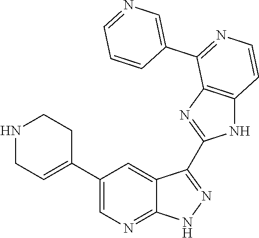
N1CC=C(C2=CN=C3C(=C2)C(C2=NC4=C(N2)C=CN=C4C2=CN=CC=C2)=N[N H]3)CC1
